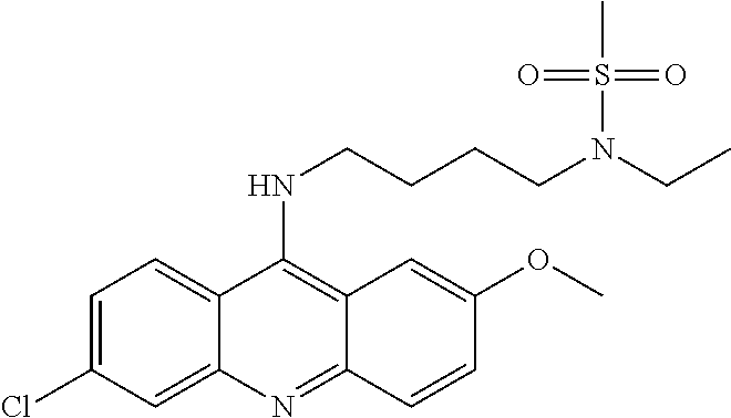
N(C1=C2C=C(OC)C=CC2=NC2=CC(Cl)=CC=C12)CCCCN(CC)S(C)(=O)=O
